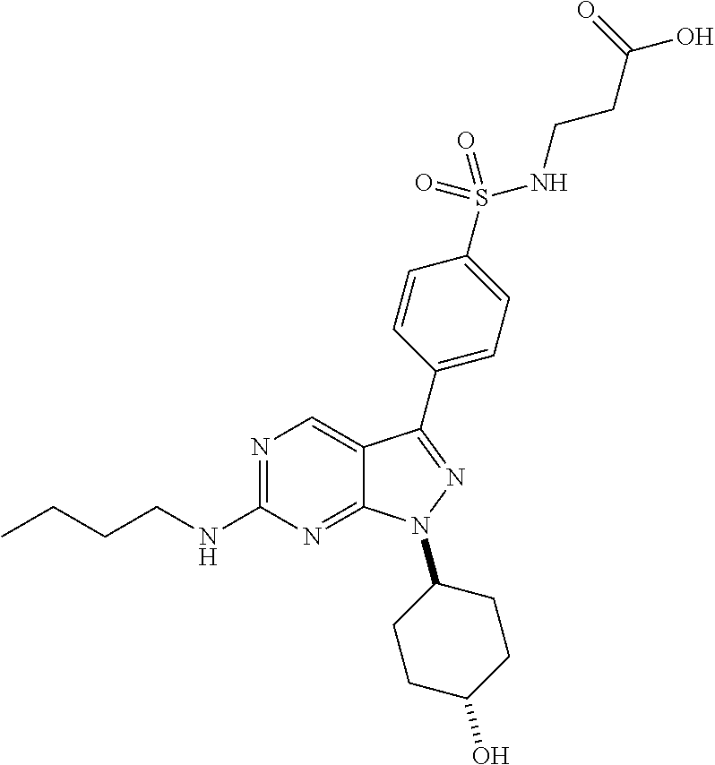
N1=C(NCCCC)N=C2C(=C1)C(C1=CC=C(S(NCCC(O)=O)(=O)=O)C=C1)=NN2C1CCC(O)CC1
